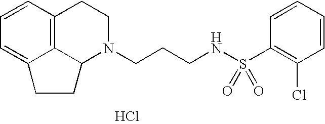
C12=C3C=CC=C1CCC2N(CCCNS(C1=C(Cl)C=CC=C1)(=O)=O)CC3.Cl
